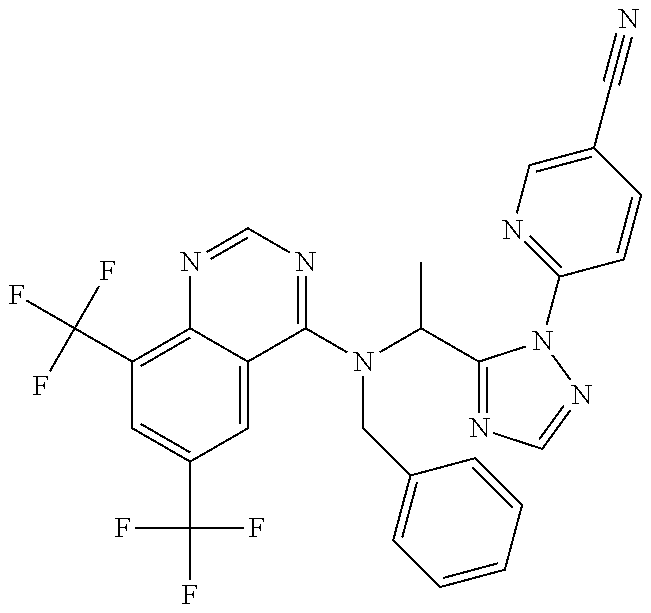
C1(C(F)(F)F)=C2C(=CC(C(F)(F)F)=C1)C(N(C(C1=NC=NN1C1=NC=C(C#N)C=C1)C)CC1=CC=CC=C1)=NC=N2
